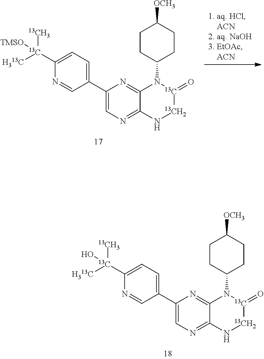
C1(C2=CC=C([13C]([13CH3])([H313C])O)N=C2)=CN=C2C(=N1)N(C1CCC([OCH3])CC1)[13C](=O)[13CH2]N2.C1(C2=CC=C([13C]([13CH3])([H313C])[TMSO])N=C2)=CN=C2C(=N1)N(C1CCC([OCH3])CC1)[13C](=O)[13CH2]N2
